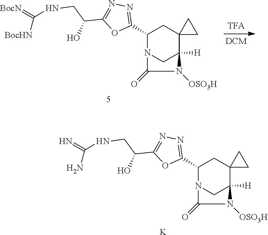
C1(C2=NN=C(C(CNC(N)=N)O)O2)N2CC([H])(C3(C1)CC3)N([OSO3H])C2=O.[K].C1(C2=NN=C(C(CNC([BocHN])=[BocN])O)O2)N2CC([H])(C3(C1)CC3)N([OSO3H])C2=O
